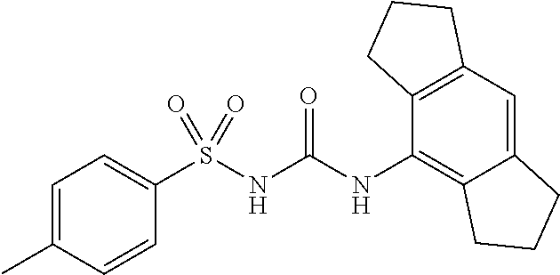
S(NC(NC1=C2C(=CC3=C1CCC3)CCC2)=O)(C1=CC=C(C)C=C1)(=O)=O
